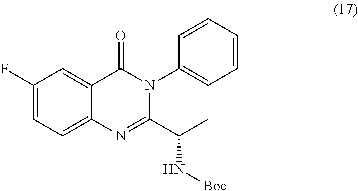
C1=C(F)C=C2C(=C1)N=C(C(C)N[Boc])N(C1=CC=CC=C1)C2=O
